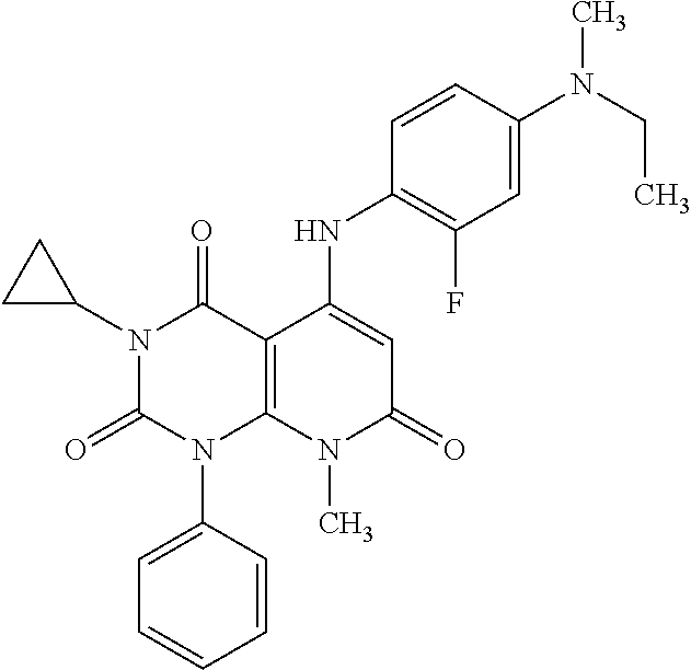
C1(NC2=CC(=O)N(C)C3=C2C(=O)N(C2CC2)C(=O)N3C2=CC=CC=C2)=C(F)C=C(N(CC)C)C=C1
